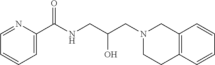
C1=NC(C(NCC(CN2CCC3=C(C2)C=CC=C3)O)=O)=CC=C1
